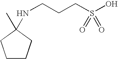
C1CCC(C)(NCCCS(O)(=O)=O)C1
